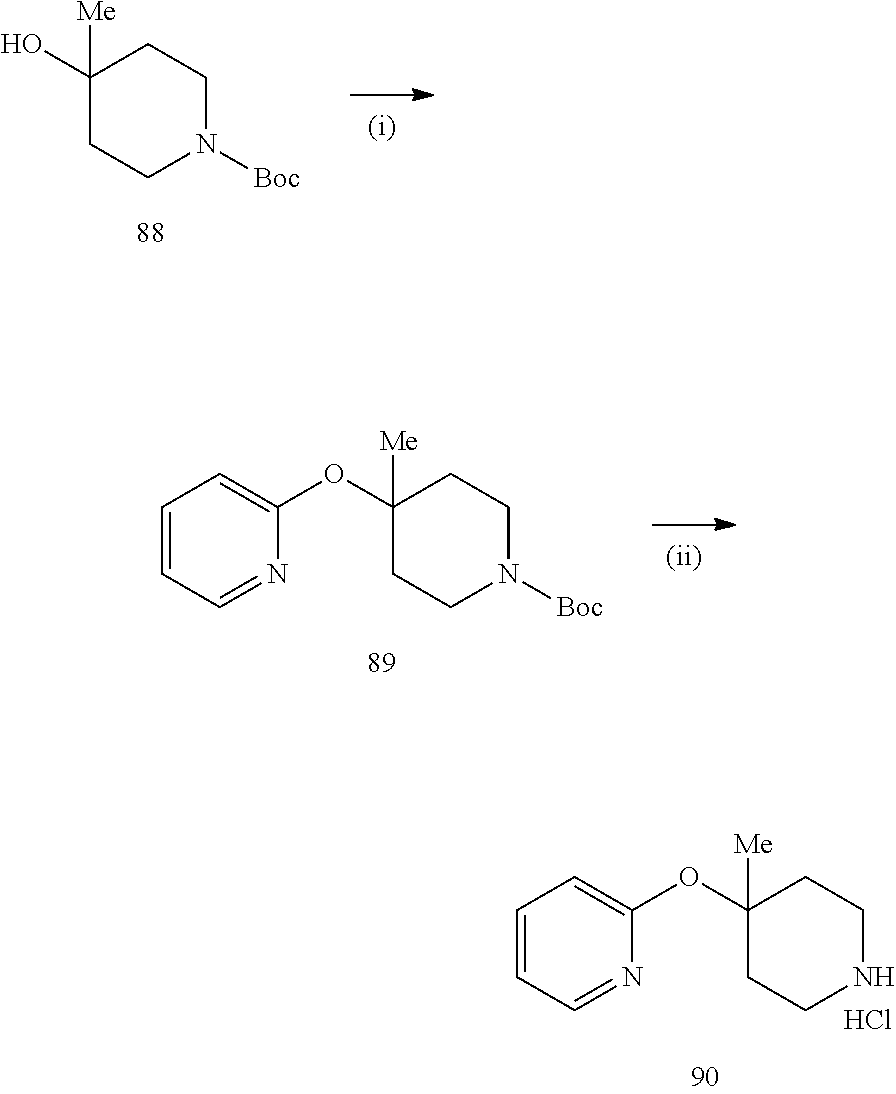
C1(OC2=CC=CC=N2)([Me])CCNCC1.Cl.C1(O)([Me])CCN([Boc])CC1.C1(OC2=CC=CC=N2)([Me])CCN([Boc])CC1
